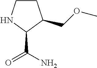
C1CNC(C(=O)N)C1COC
